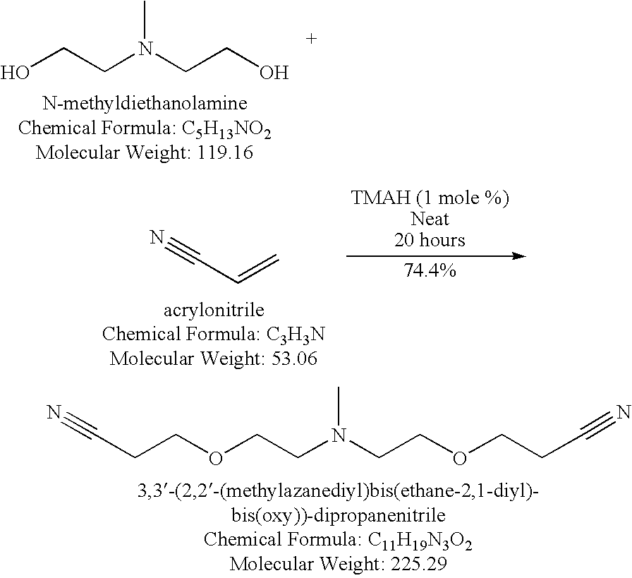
OCCN(CCO)C.N#CCCOCCN(CCOCCC#N)C.N#CC=C
